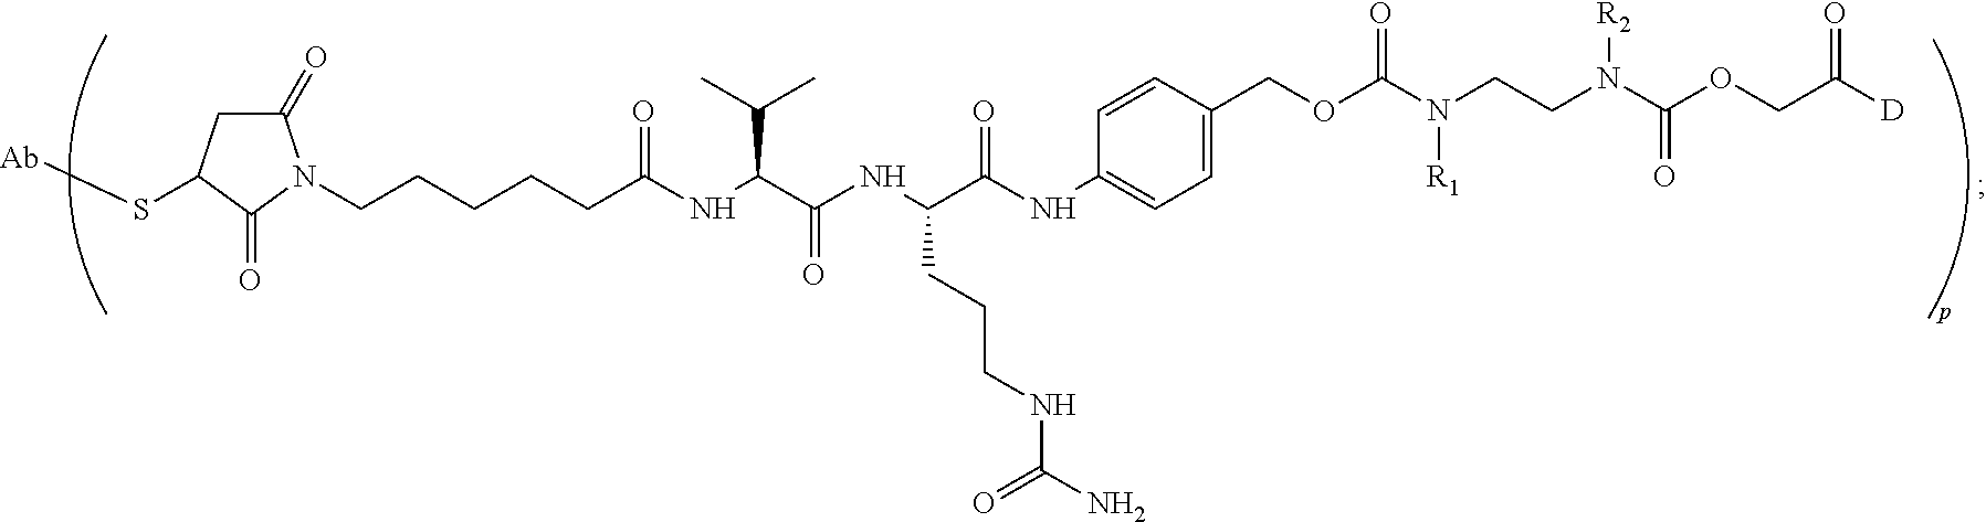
N(C(C(NC(C(NC1=CC=C(COC(N([R1])CCN(C(=O)OCC([D])=O)[R2])=O)C=C1)=O)CCCNC(=O)N)=O)C(C)C)C(CCCCCN1C(=O)CC(S[Ab])C1=O)=O
